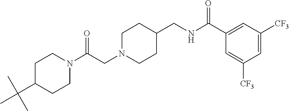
C(CN1CCC(CNC(C2=CC([CF3])=CC([CF3])=C2)=O)CC1)(=O)N1CCC(C(C)(C)C)CC1
